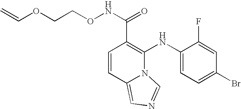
C1=CC2=CN=CN2C(NC2=CC=C(Br)C=C2F)=C1C(NOCCOC=C)=O
